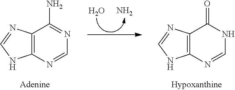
C12=C(N=CN1)C(=O)NC=N2.C12=C(N=CN1)C(N)=NC=N2.O.N
